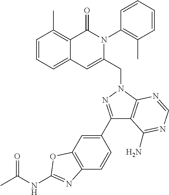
C1=CC=C2C(=C1C)C(=O)N(C1=C(C)C=CC=C1)C(CN1C3=C(C(C4=CC5=C(C=C4)N=C(NC(C)=O)O5)=N1)C(N)=NC=N3)=C2
